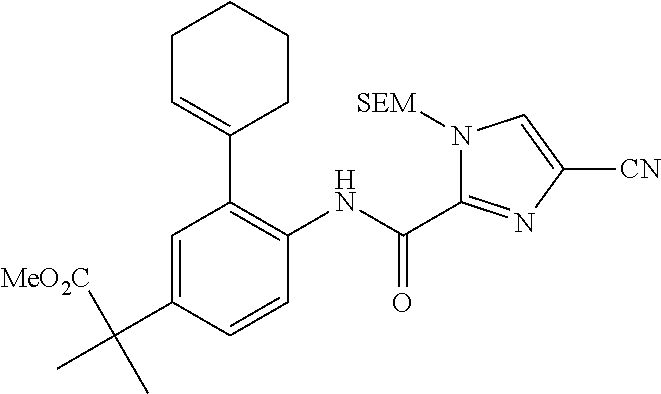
C1=C(C(C)([MeO2C])C)C=CC(NC(=O)C2=NC([CN])=CN2[SEM])=C1C1=CCCCC1
